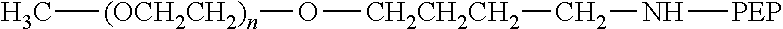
C[(OCH2CH2)n]O[CH2CH2CH2]CN[PEP]
